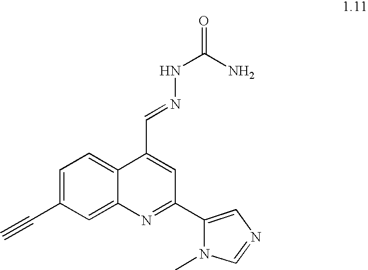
C1=C(C#C)C=C2C(=C1)C(C=NNC(=O)N)=CC(C1=CN=CN1C)=N2
